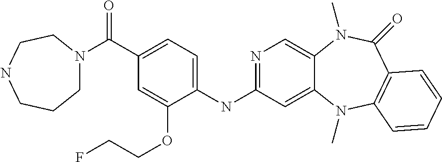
C1(C(=O)N2CCCNCC2)=CC=C(NC2=NC=C3C(=C2)N(C)C2=C(C(=O)N3C)C=CC=C2)C(OCCF)=C1
